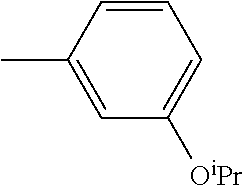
C1=CC(C)=CC([OiPr])=C1
